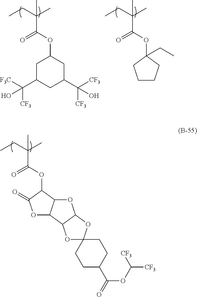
C(C(CC)(C)C)(OC1C(=O)OC2C1OC1C2OC2(O1)CCC(C(OC([CF3])[CF3])=O)CC2)=O.C(C(CC)(C)C)(OC1CC(C([F3C])([CF3])O)CC(C([CF3])([CF3])O)C1)=O.C(C(CC)(C)C)(OC1(CC)CCCC1)=O
